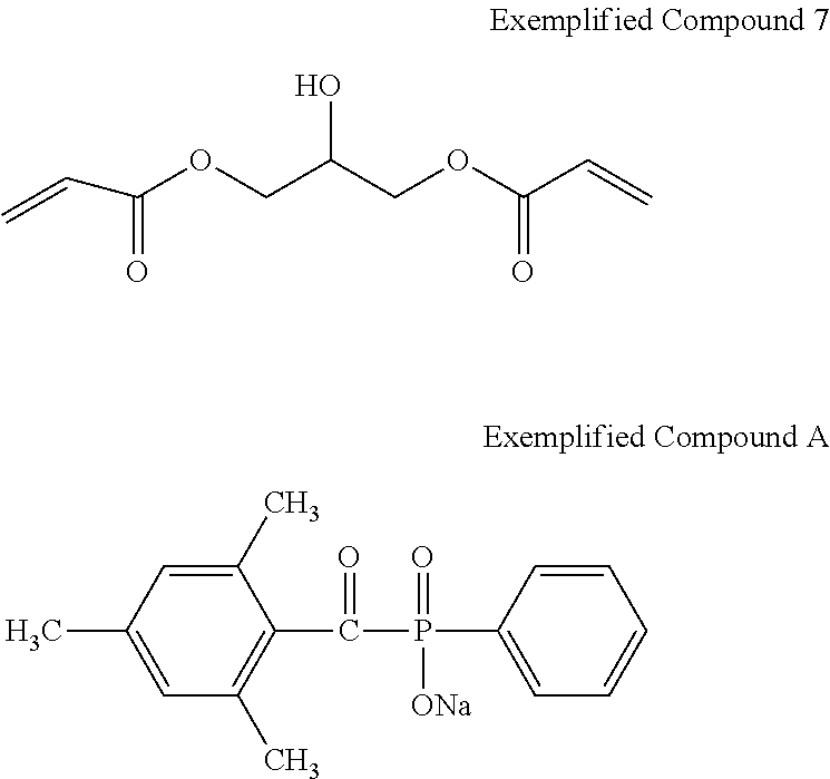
C(OCC(COC(C=C)=O)O)(=O)C=C.C1(C)=CC(C)=CC(C)=C1C(=O)P(=O)(C1=CC=CC=C1)[ONa]
